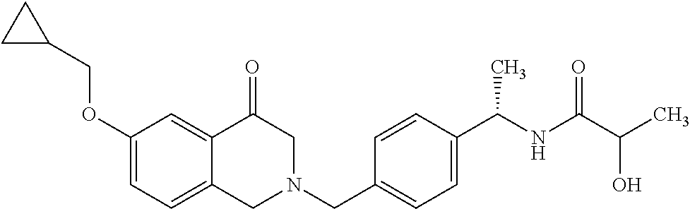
C1(OCC2CC2)=CC=C2C(=C1)C(=O)CN(CC1=CC=C(C(NC(=O)C(C)O)C)C=C1)C2
